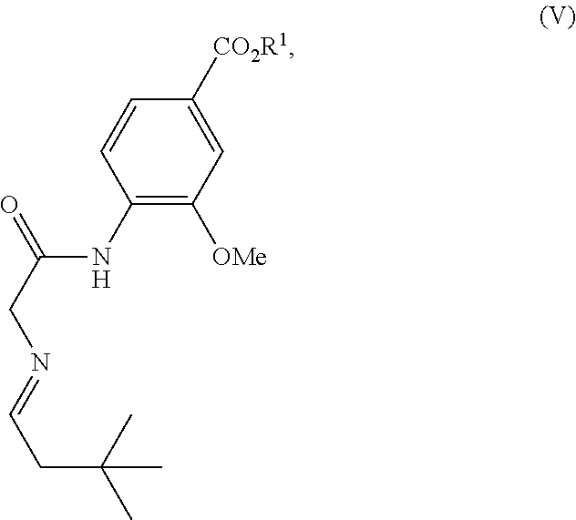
C1(NC(CN=CCC(C)(C)C)=O)=C([OMe])C=C([CO2R1])C=C1
